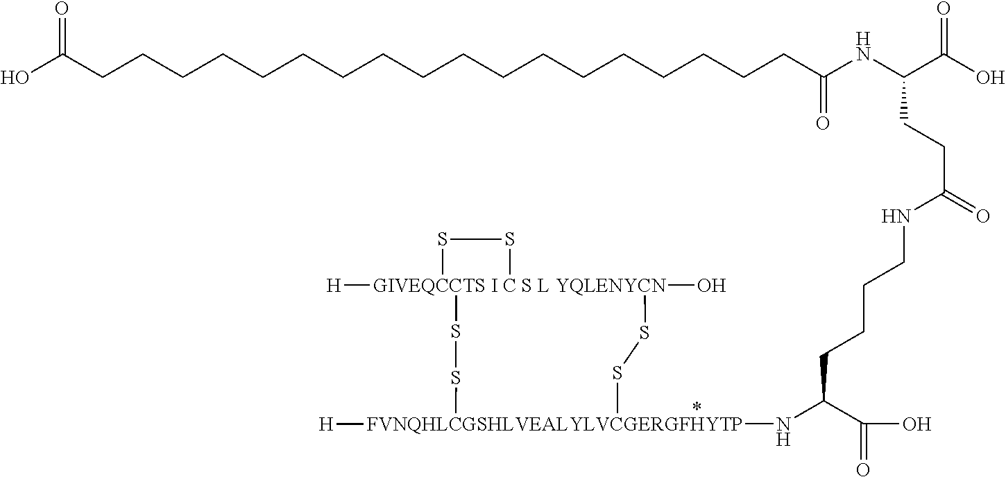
C(CCC(C(O)=O)N[FVNQHLCGSHLVEALYLVCGERGFHYTP]1([H])SS[GIVEQCCTS I C S L YQLENYCN]2([H])(O)(SS1)SS2)CNC(CCC(NC(=O)CCCCCCCCCCCCCCCCCCC(O)=O)C(=O)O)=O
